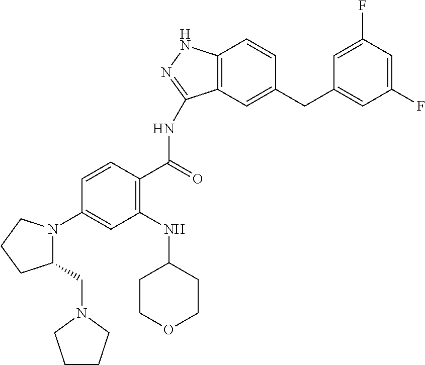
C12=C(C=C(CC3=CC(F)=CC(F)=C3)C=C1)C(NC(=O)C1=C(NC3CCOCC3)C=C(N3C(CN4CCCC4)CCC3)C=C1)=NN2
